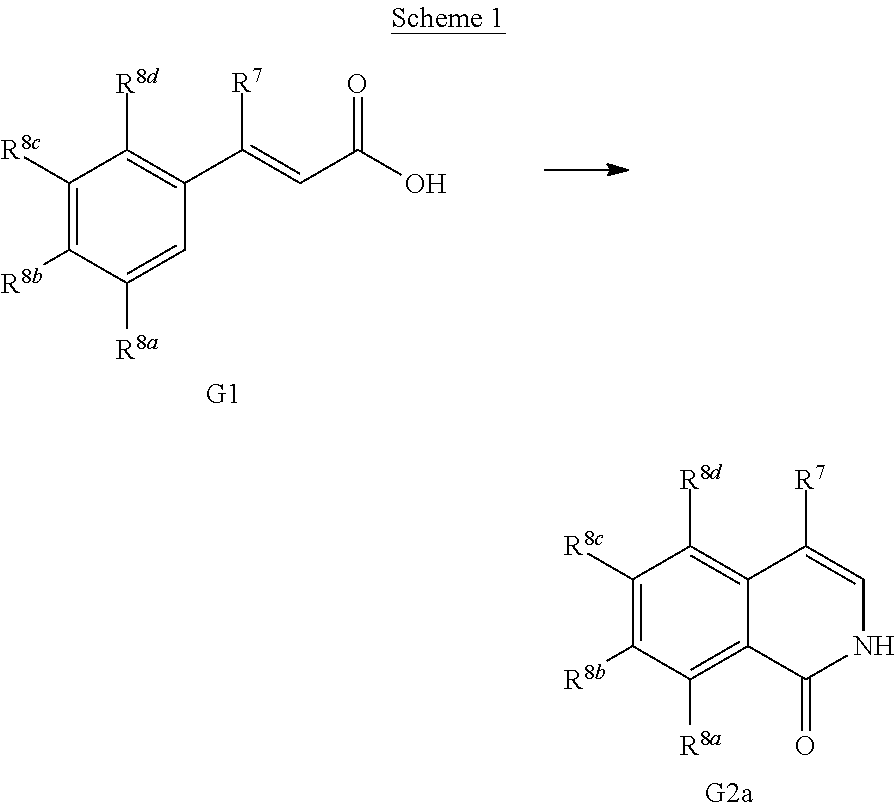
C1([R8c])=C([R8b])C([R8a])=CC(C(=CC(O)=O)[R7])=C1[R8d].C1([R8c])=C([R8b])C([R8a])=C2C(=C1[R8d])C([R7])=CNC2=O
